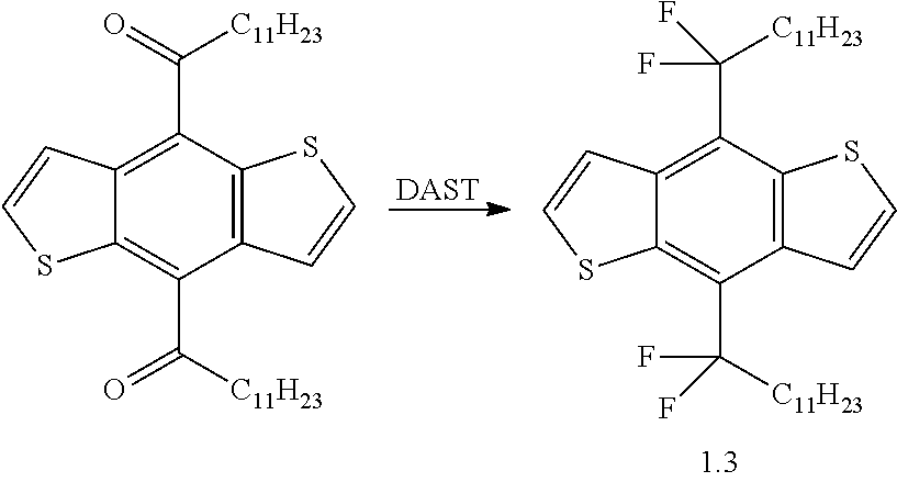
[DAST].C12=C(C(F)([C11H23])F)C3=C(C(C([C11H23])(F)F)=C1SC=C2)C=CS3.C12=C(C(=O)[C11H23])C3=C(C(C([C11H23])=O)=C1SC=C2)C=CS3
